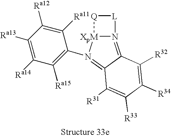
C1([R34])=C([R32])C2=N3[XpM](N(C4=C([Ra15])C([Ra14])=C([Ra13])C([Ra12])=C4[Ra11])=C2C([R31])=C1[R33])[Q][L]3
